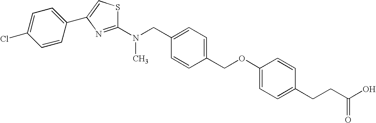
C1(N(CC2=CC=C(COC3=CC=C(CCC(O)=O)C=C3)C=C2)C)=NC(C2=CC=C(Cl)C=C2)=CS1
